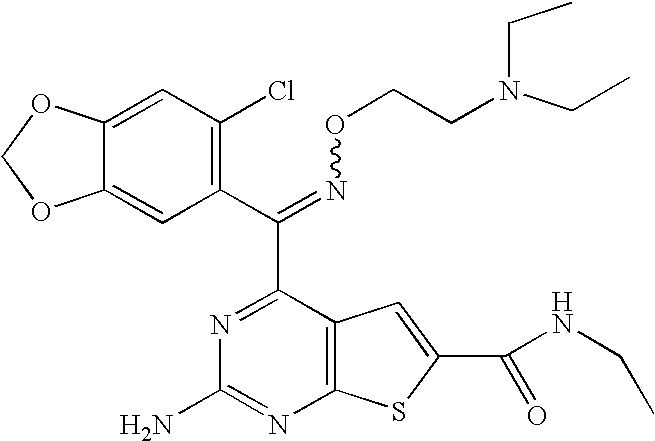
C1(C(=NOCCN(CC)CC)C2=NC(N)=NC3=C2C=C(C(NCC)=O)S3)=C(Cl)C=C2C(=C1)OCO2
